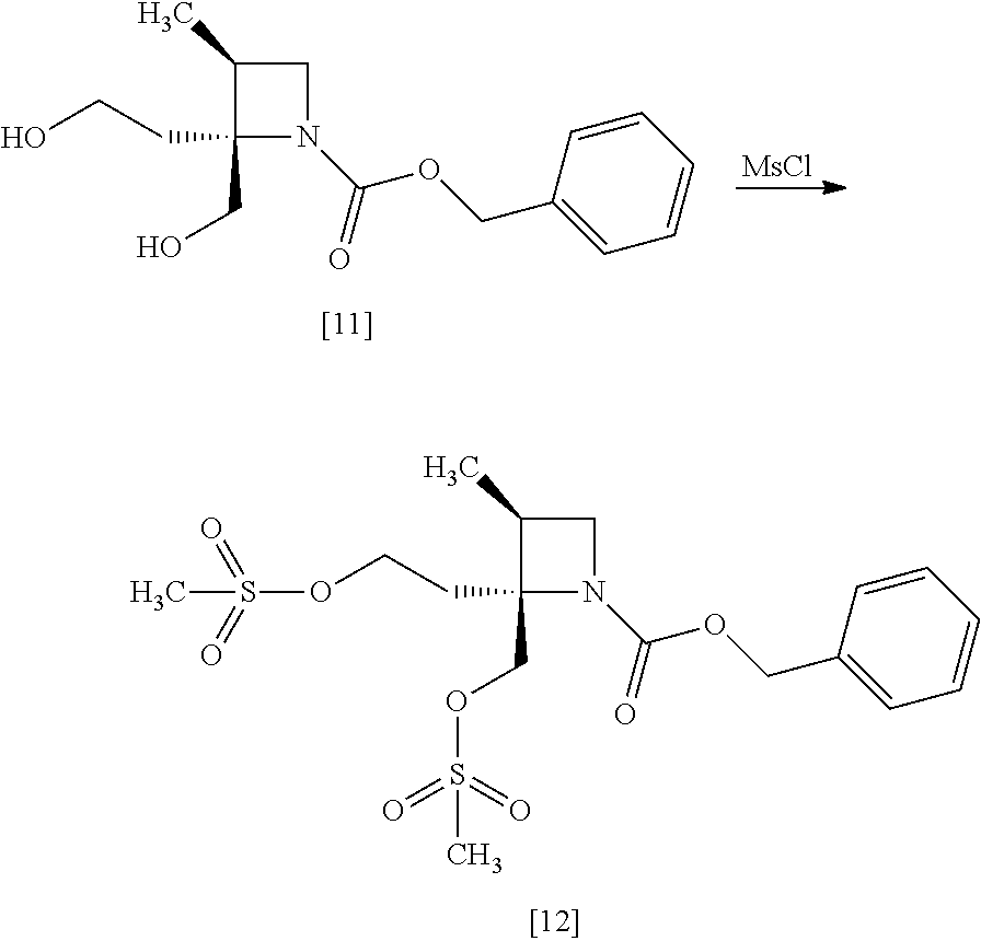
C1(C)C(CCOS(C)(=O)=O)(COS(C)(=O)=O)N(C(OCC2=CC=CC=C2)=O)C1.C1(C)C(CCO)(CO)N(C(OCC2=CC=CC=C2)=O)C1.[MsCl]
